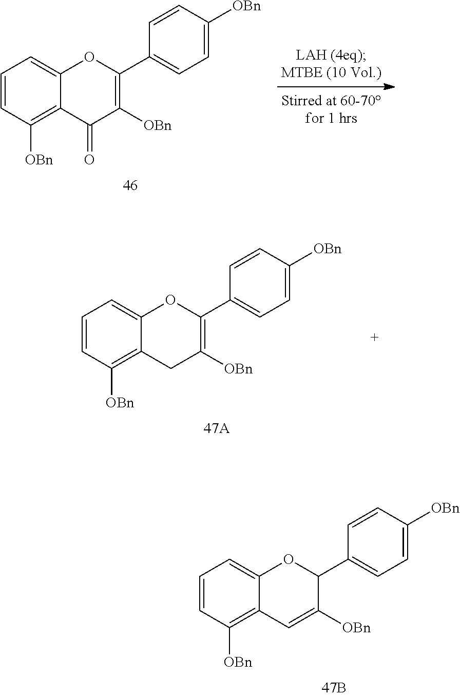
C1=CC([OBn])=C2C(=C1)OC(C1=CC=C([OBn])C=C1)=C([OBn])C2=O.C1=CC([OBn])=C2C(=C1)OC(C1=CC=C([OBn])C=C1)=C([OBn])C2.C1=CC([OBn])=C2C(=C1)OC(C1=CC=C([OBn])C=C1)C([OBn])=C2
